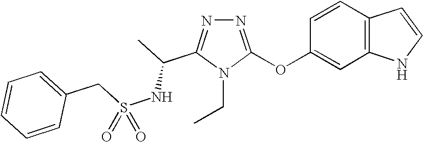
N1=C(OC2=CC3=C(C=C2)C=CN3)N(CC)C(C(NS(=O)(CC2=CC=CC=C2)=O)C)=N1
